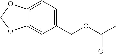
C12=CC=C(COC(C)=O)C=C1OCO2
